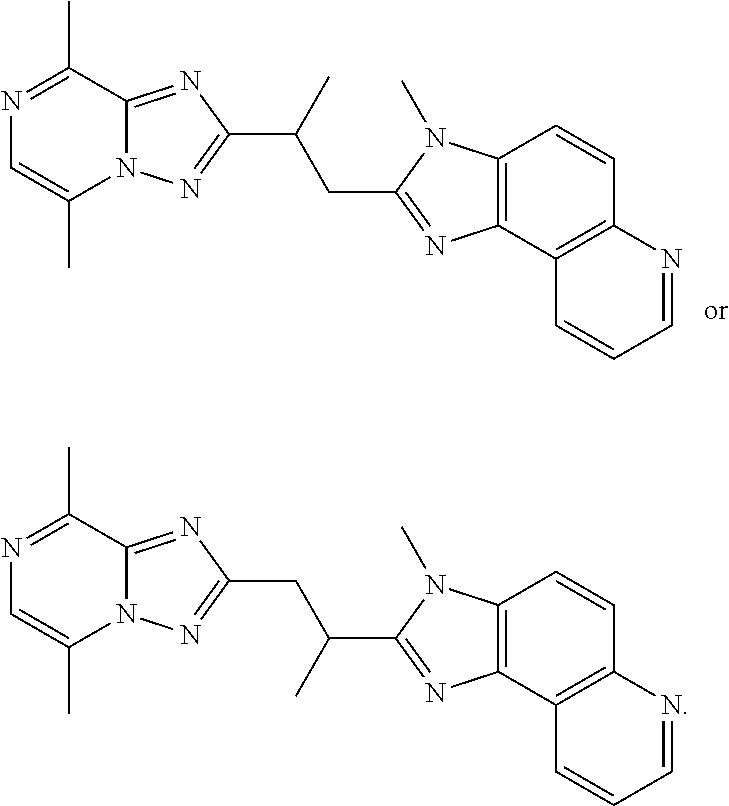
N1=C(C)C2=NC(C(CC3=NC4=C(C=CC5=C4C=CC=N5)N3C)C)=NN2C(C)=C1.N1=C(C)C2=NC(CC(C3=NC4=C(C=CC5=C4C=CC=N5)N3C)C)=NN2C(C)=C1
